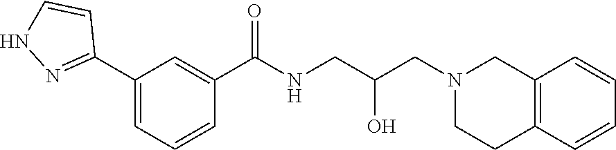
C1(C2=NNC=C2)=CC=CC(C(NCC(CN2CCC3=C(C2)C=CC=C3)O)=O)=C1
